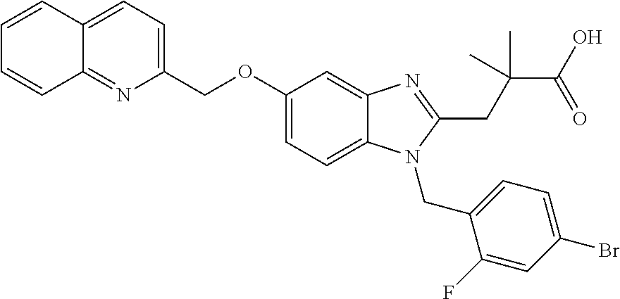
C1=CC2=CC=C(COC3=CC=C4C(=C3)N=C(CC(C(O)=O)(C)C)N4CC3=CC=C(Br)C=C3F)N=C2C=C1
